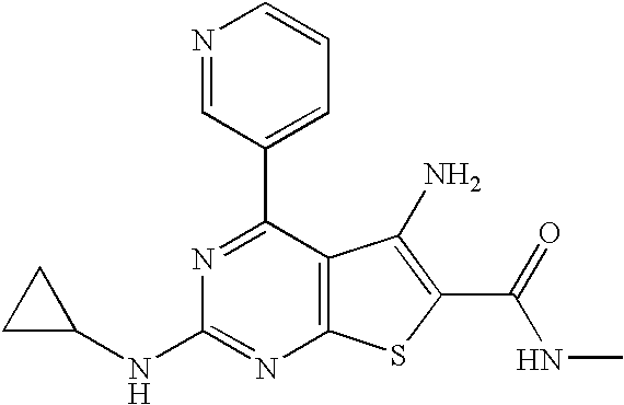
N1=CC(C2=NC(NC3CC3)=NC3=C2C(N)=C(C(=O)NC)S3)=CC=C1
